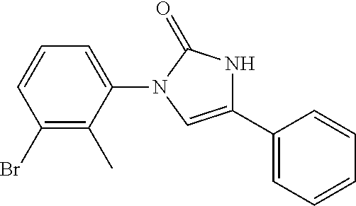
C1=C(N2C=C(C3=CC=CC=C3)NC2=O)C(C)=C(Br)C=C1
